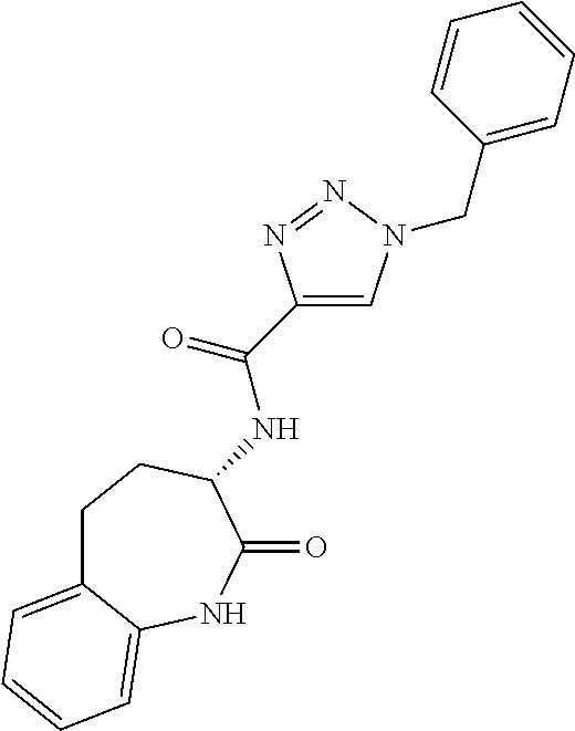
N(C(C1=CN(CC2=CC=CC=C2)N=N1)=O)C1C(=O)NC2=CC=CC=C2CC1
